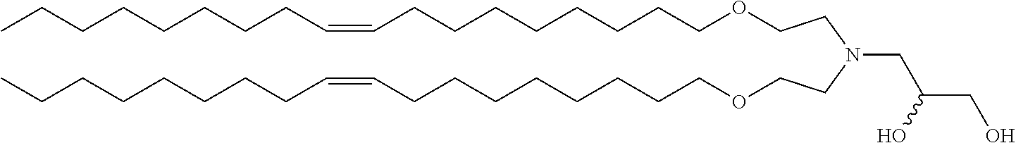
O(CCCCCCCCC=CCCCCCCCC)CCN(CCOCCCCCCCCC=CCCCCCCCC)CC(CO)O
